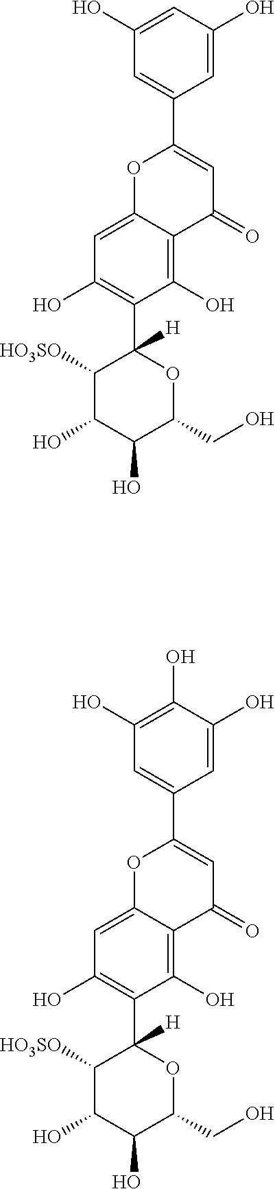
C1=C(O)C=C(C2=CC(=O)C3=C(O)C(C4([H])C([HO3SO])C(O)C(O)C(CO)O4)=C(O)C=C3O2)C=C1O.C1(O)=C(O)C=C(C2=CC(=O)C3=C(O)C(C4([H])C([HO3SO])C(O)C(O)C(CO)O4)=C(O)C=C3O2)C=C1O
